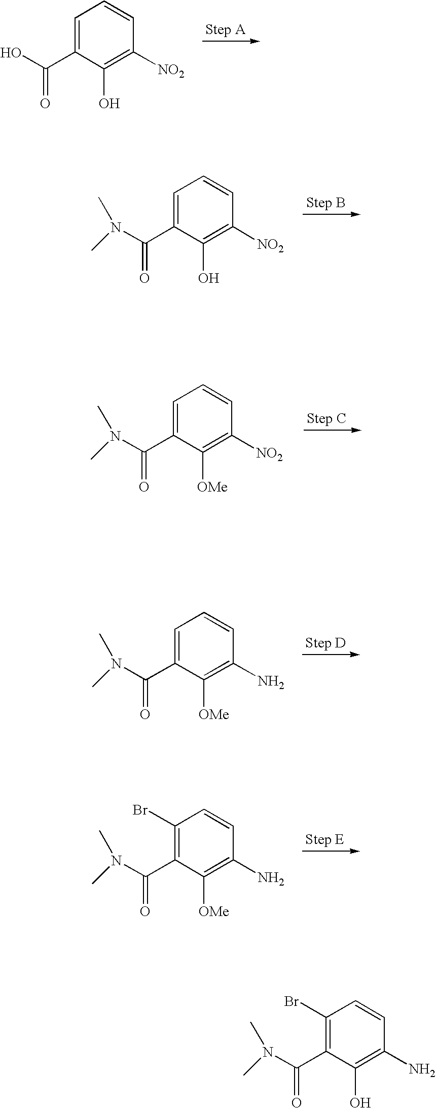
OC(C1=CC=CC([NO2])=C1O)=O.C1=CC([NO2])=C(O)C(C(N(C)C)=O)=C1.C1=CC([NO2])=C([OMe])C(C(N(C)C)=O)=C1.C1=CC(N)=C([OMe])C(C(N(C)C)=O)=C1.C1=CC(N)=C([OMe])C(C(N(C)C)=O)=C1Br.C1=CC(N)=C(O)C(C(N(C)C)=O)=C1Br
